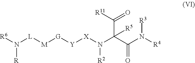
N([X][Y][G][M][L]N([R6])[R])([R2])C(C(N([R3])[R4])=O)(C([R11])=O)[R5]
